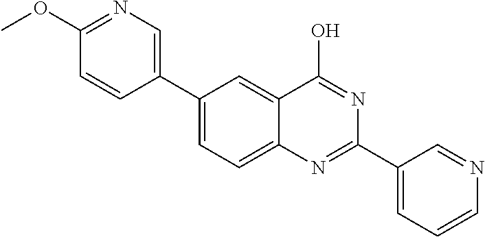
C1(C2=CN=C(OC)C=C2)=CC=C2C(=C1)C(O)=NC(C1=CC=CN=C1)=N2
